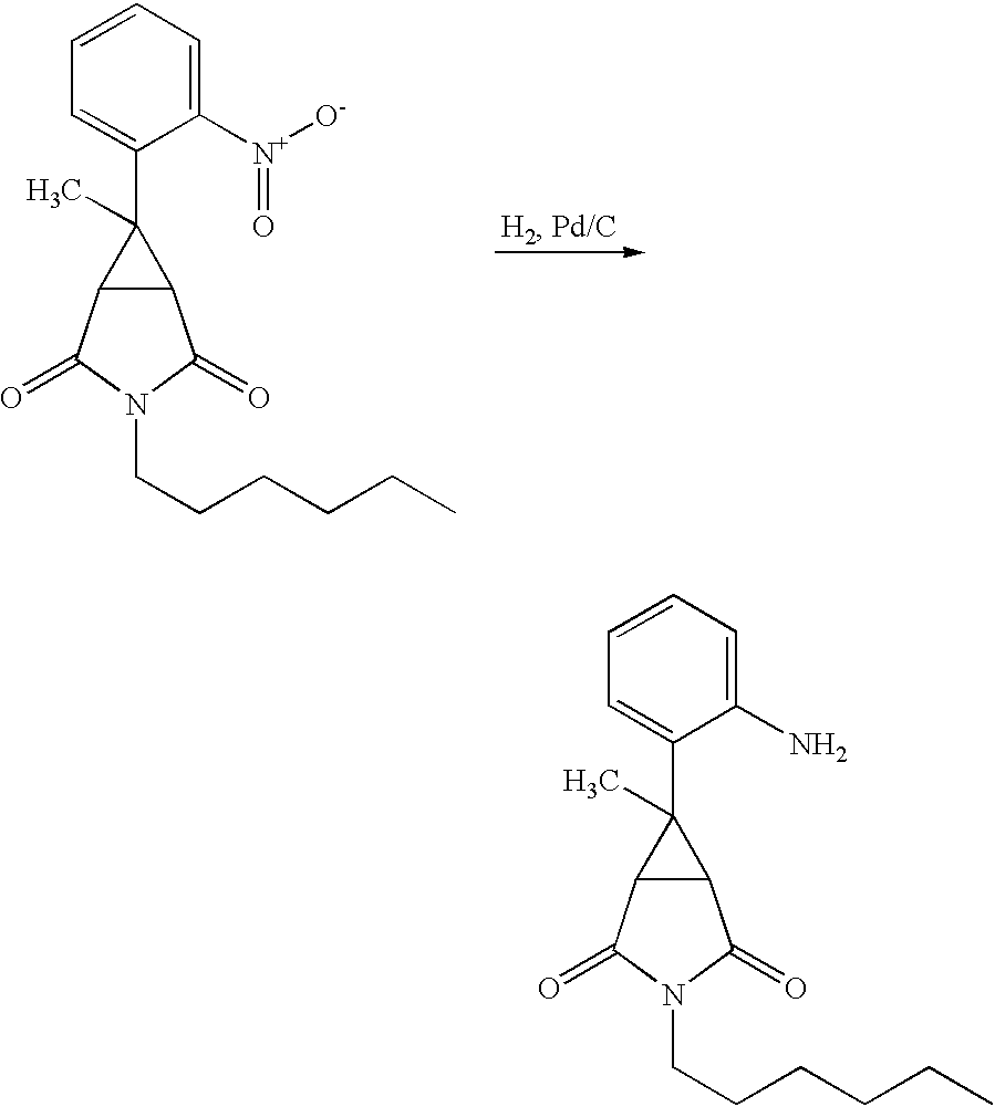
C1=C([N+]([O-])=O)C(C2(C)C3C2C(=O)N(CCCCCC)C3=O)=CC=C1.C1=C(N)C(C2(C)C3C2C(=O)N(CCCCCC)C3=O)=CC=C1
